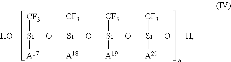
O[Si](O[Si]([CF3])([A18])O[Si]([CF3])([A19])O[Si](O[H])([CF3])[A20])([CF3])[A17]
